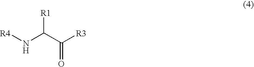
[R4]NC(C([R3])=O)[R1]
